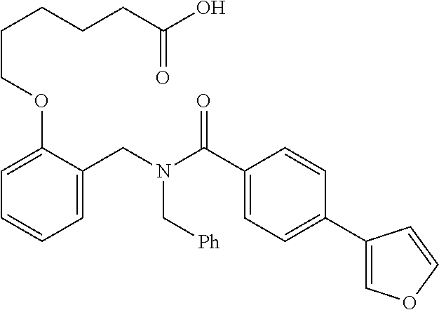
C1=C(CN(C(C2=CC=C(C3=COC=C3)C=C2)=O)C[Ph])C(OCCCCCC(O)=O)=CC=C1
